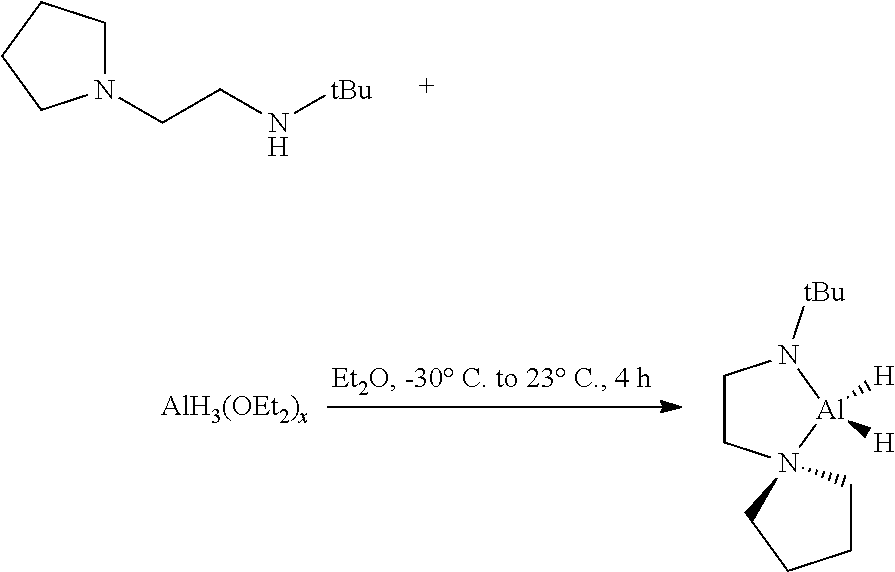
C(CN[tBu])N1CCCC1.C1CN2([Al]([H])([H])N1[tBu])CCCC2
